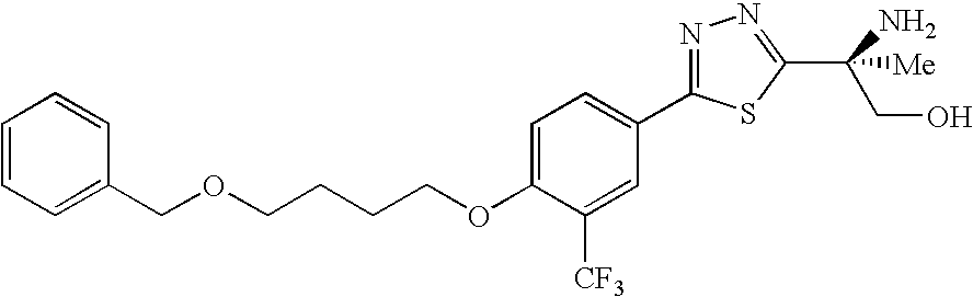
C1(COCCCCOC2=CC=C(C3=NN=C(C(N)(CO)[Me])S3)C=C2[CF3])=CC=CC=C1
